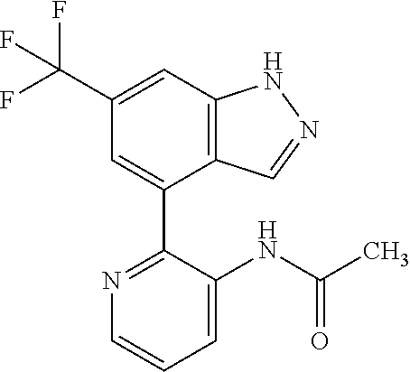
C12=C(C=C(C(F)(F)F)C=C1C1=NC=CC=C1NC(C)=O)NN=C2
